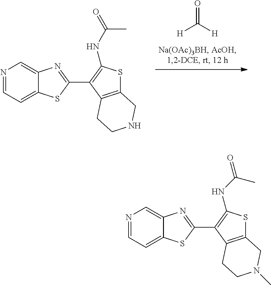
O=C([H])[H].C1=NC=C2C(=C1)SC(C1=C(NC(=O)C)SC3=C1CCNC3)=N2.C1=NC=C2C(=C1)SC(C1=C(NC(=O)C)SC3=C1CCN(C)C3)=N2
